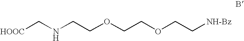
[HOOC]CNCCOCCOCC[NH-Bz]
